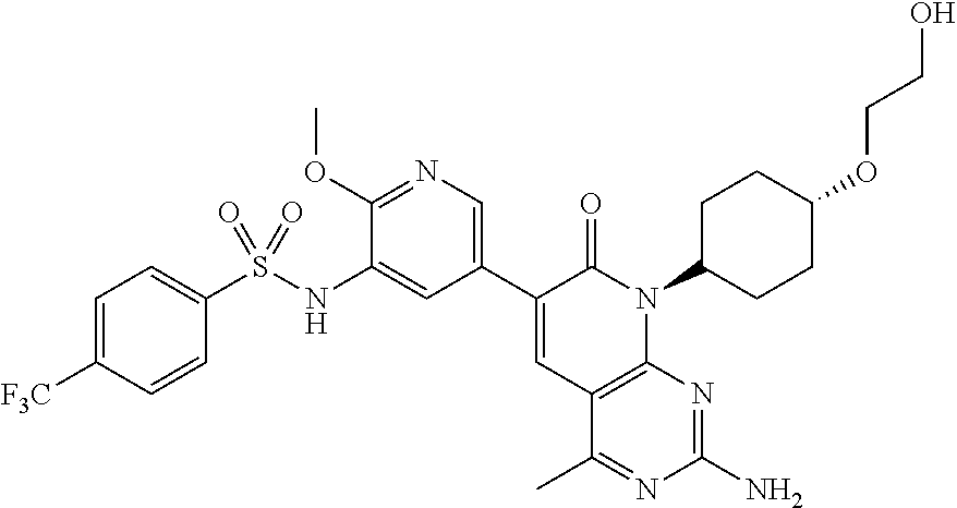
C1=C(C2=CC3=C(N(C4CCC(OCCO)CC4)C2=O)N=C(N)N=C3C)C=C(NS(C2=CC=C([F3C])C=C2)(=O)=O)C(OC)=N1
